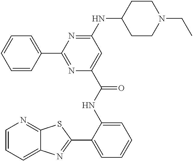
C1=CC=C2C(=N1)SC(C1=CC=CC=C1NC(=O)C1=CC(NC3CCN(CC)CC3)=NC(C3=CC=CC=C3)=N1)=N2
